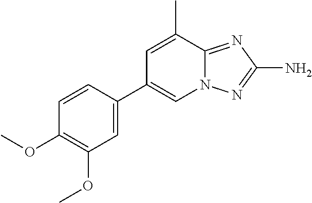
C1=CC(C2=CN3C(=NC(N)=N3)C(C)=C2)=CC(OC)=C1OC
